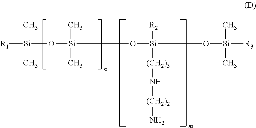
O([Si](C)(C)O[Si]([R2])([(CH2)3]N[(CH2)2]N)O[Si](C)([R3])C)[Si]([R1])(C)C
